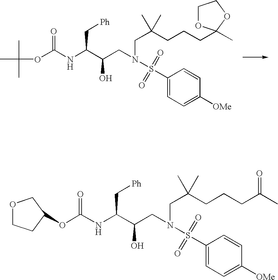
CC(C)(C)OC(NC(C(CN(CC(CCCC1(C)OCCO1)(C)C)S(C1=CC=C([OMe])C=C1)(=O)=O)O)C[Ph])=O.O(C(NC(C(CN(CC(CCCC(C)=O)(C)C)S(C1=CC=C([OMe])C=C1)(=O)=O)O)C[Ph])=O)C1CCOC1
